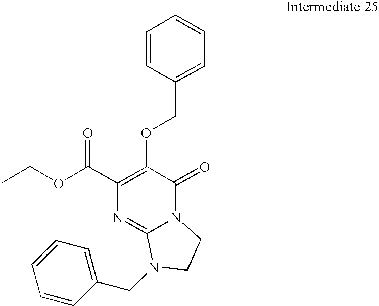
O(C(C1=C(OCC2=CC=CC=C2)C(=O)N2C(=N1)N(CC1=CC=CC=C1)CC2)=O)CC
